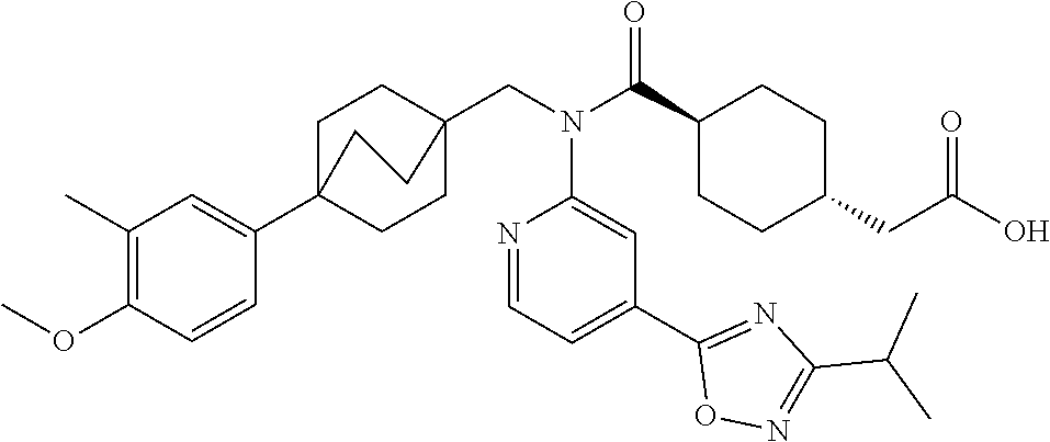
C1(C(N(CC23CCC(C4=CC(C)=C(OC)C=C4)(CC2)CC3)C2=CC(C3=NC(C(C)C)=NO3)=CC=N2)=O)CCC(CC(O)=O)CC1
